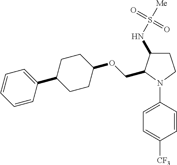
C1(OCC2C(NS([Me])(=O)=O)CCN2C2=CC=C([CF3])C=C2)CCC(C2=CC=CC=C2)CC1
